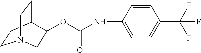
C1CC2CCN1CC2OC(NC1=CC=C(C(F)(F)F)C=C1)=O
